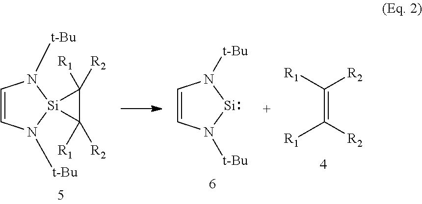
C1=CN([t-Bu])[Si]2(N1[t-Bu])C([R2])([R1])C2([R2])[R1].C1=CN([t-Bu])[Si]N1[t-Bu].C(=C([R2])[R1])([R1])[R2]
